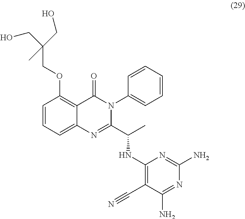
C1=CC(OCC(CO)(CO)C)=C2C(=C1)N=C(C(C)NC1=C(C#N)C(N)=NC(N)=N1)N(C1=CC=CC=C1)C2=O
